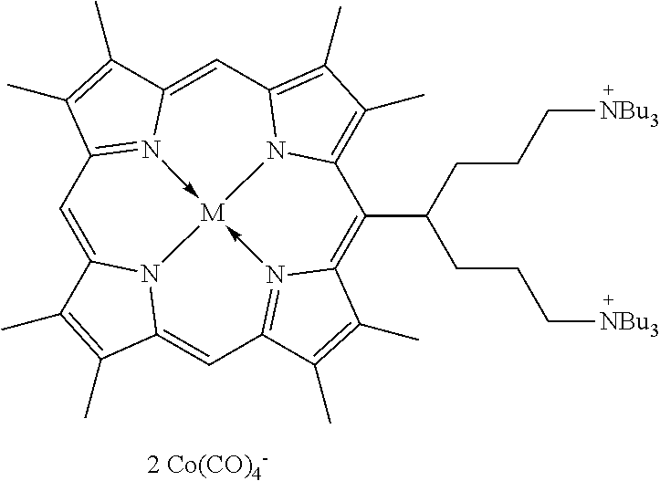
C1=C2N3C(=CC4=N5->[M]36-N3=C1C(C)=C(C)C3=CC1=C(C)C(C)=C(N16)C(C(CCC[NBu3])CCC[NBu3])=C5C(C)=C4C)C(C)=C2C
